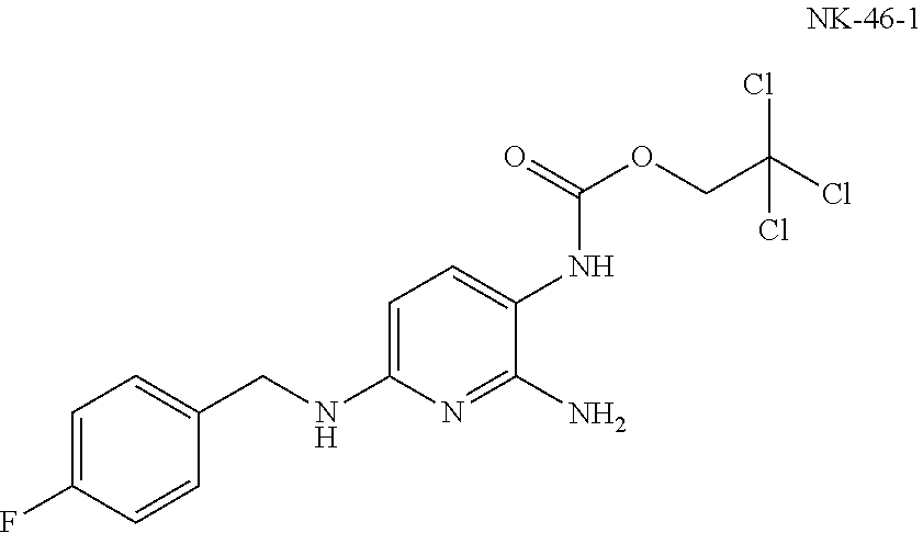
C(NC1=CC=C(NC(=O)OCC(Cl)(Cl)Cl)C(N)=N1)C1=CC=C(F)C=C1
